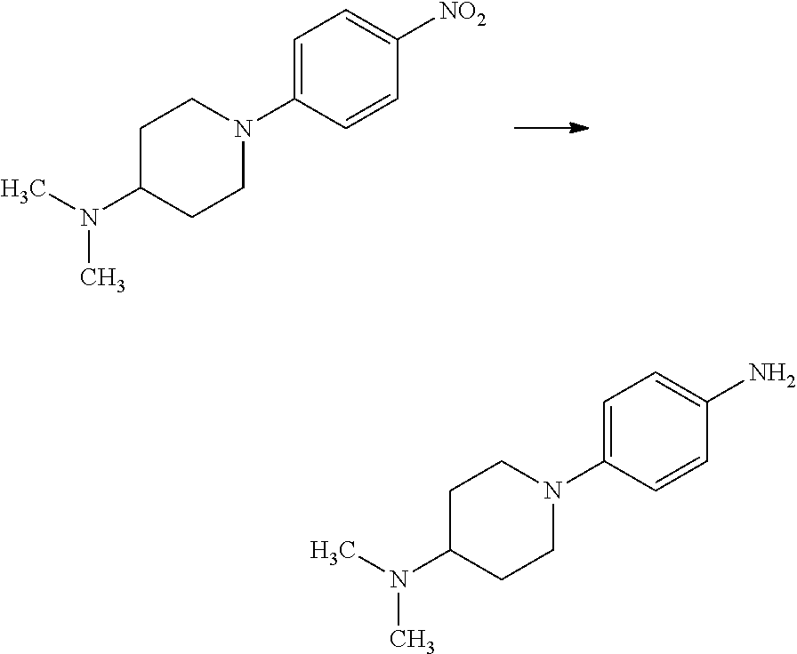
C1C(N(C)C)CCN(C2=CC=C([NO2])C=C2)C1.C1C(N(C)C)CCN(C2=CC=C(N)C=C2)C1
